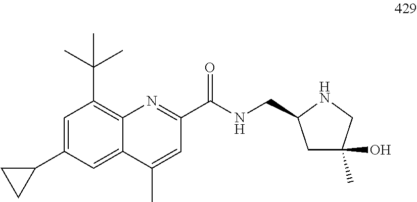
C1=C(C2CC2)C=C2C(=C1C(C)(C)C)N=C(C(NCC1CC(C)(O)CN1)=O)C=C2C
